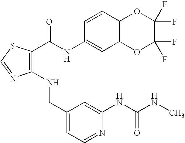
C1(CNC2=C(C(=O)NC3=CC4=C(C=C3)OC(F)(F)C(F)(F)O4)SC=N2)=CC=NC(NC(NC)=O)=C1
